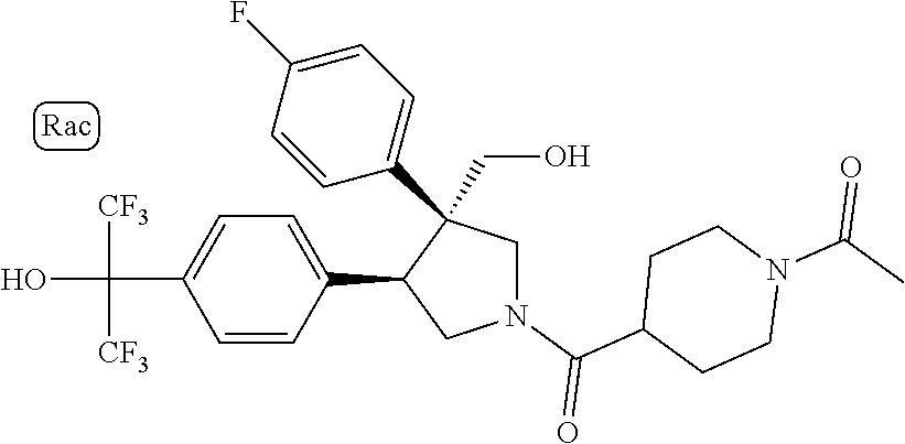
C1=CC(C2CN(C(C3CCN(C(C)=O)CC3)=O)CC2(C2=CC=C(F)C=C2)CO)=CC=C1C(O)([CF3])[CF3]
